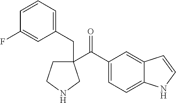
C(=O)(C1(CC2=CC=CC(F)=C2)CCNC1)C1=CC=C2C(=C1)C=CN2
